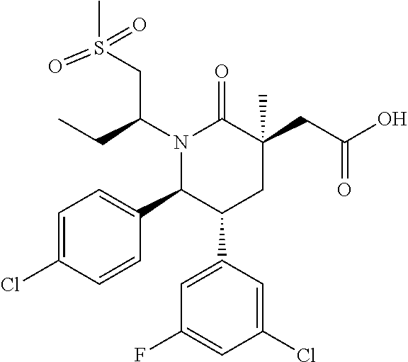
N1(C(CC)CS(C)(=O)=O)C(C2=CC=C(Cl)C=C2)C(C2=CC(F)=CC(Cl)=C2)CC(C)(CC(O)=O)C1=O
